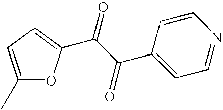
C1(C)=CC=C(C(=O)C(C2=CC=NC=C2)=O)O1
